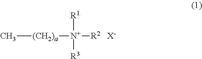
C[(CH2)a][N+]([R1])([R3])[R2].[X-]
